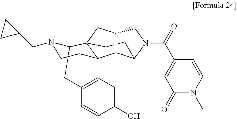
C1(C(N2CC3CC45CCC2C3C42C3=C(C=CC(O)=C3)CC5N(CC3CC3)CC2)=O)=CC(=O)N(C)C=C1
